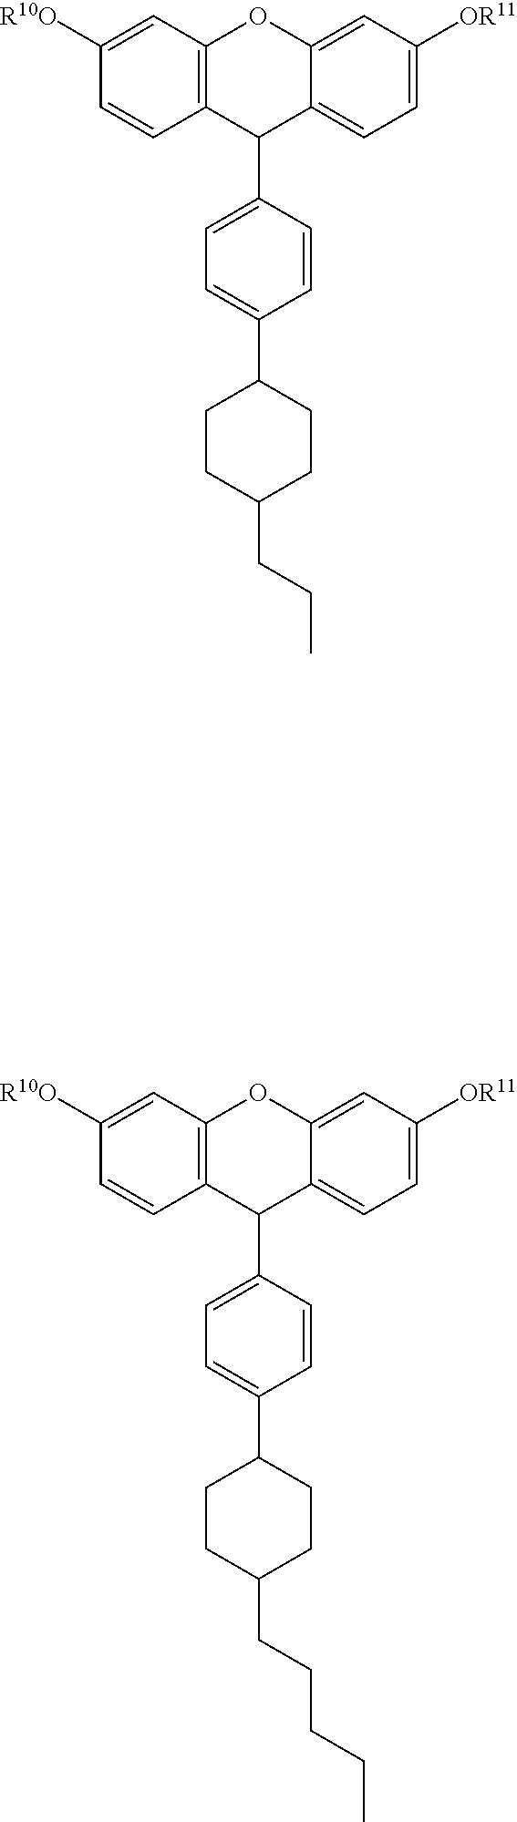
C1=C2C(C3=CC=C(C4CCC(CCCCC)CC4)C=C3)C3=C(C=C([R10O])C=C3)OC2=CC([OR11])=C1.C1=C2C(C3=CC=C(C4CCC(CCC)CC4)C=C3)C3=C(C=C([R10O])C=C3)OC2=CC([OR11])=C1
